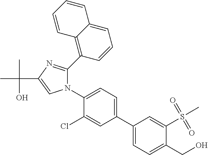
C1(C2=CC=C(CO)C(S(C)(=O)=O)=C2)=CC=C(N2C(C3=C4C(=CC=C3)C=CC=C4)=NC(C(C)(O)C)=C2)C(Cl)=C1
